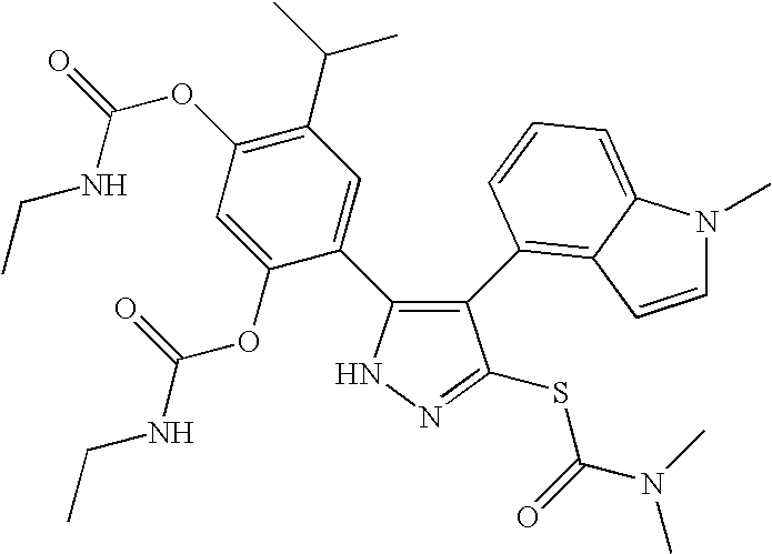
C1(C2=C3C(=CC=C2)N(C)C=C3)=C(C2=CC(C(C)C)=C(OC(=O)NCC)C=C2OC(NCC)=O)NN=C1SC(N(C)C)=O
